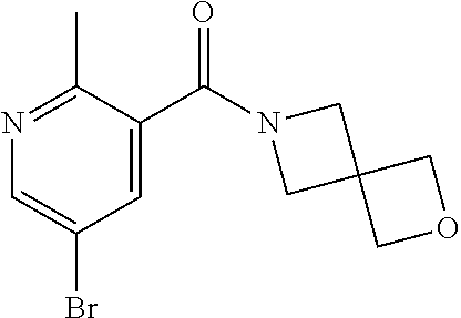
N1=C(C)C(C(N2CC3(C2)COC3)=O)=CC(Br)=C1
